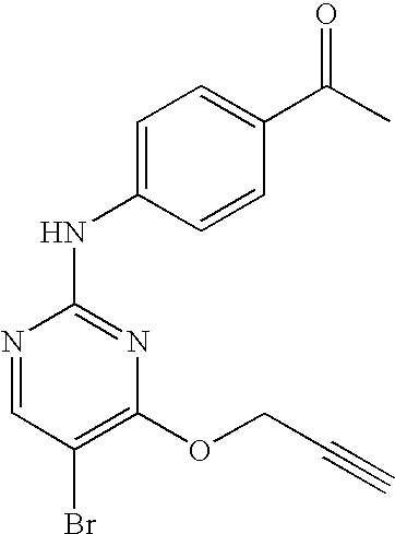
N1=CC(Br)=C(OCC#C)N=C1NC1=CC=C(C(C)=O)C=C1
